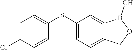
C1(SC2=CC=C(Cl)C=C2)=CC=C2C(=C1)B(O)OC2
